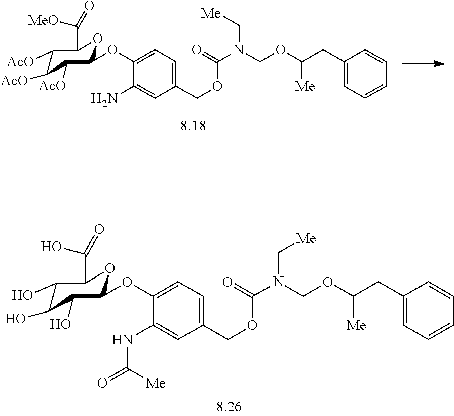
C1(COC(N(COC(CC2=CC=CC=C2)[Me])C[Me])=O)=CC=C(OC2C([AcO])C([AcO])C([AcO])C(C([MeO])=O)O2)C(N)=C1.C1(COC(N(COC(CC2=CC=CC=C2)[Me])C[Me])=O)=CC=C(OC2C(O)C(O)C(O)C(C(O)=O)O2)C(NC([Me])=O)=C1
